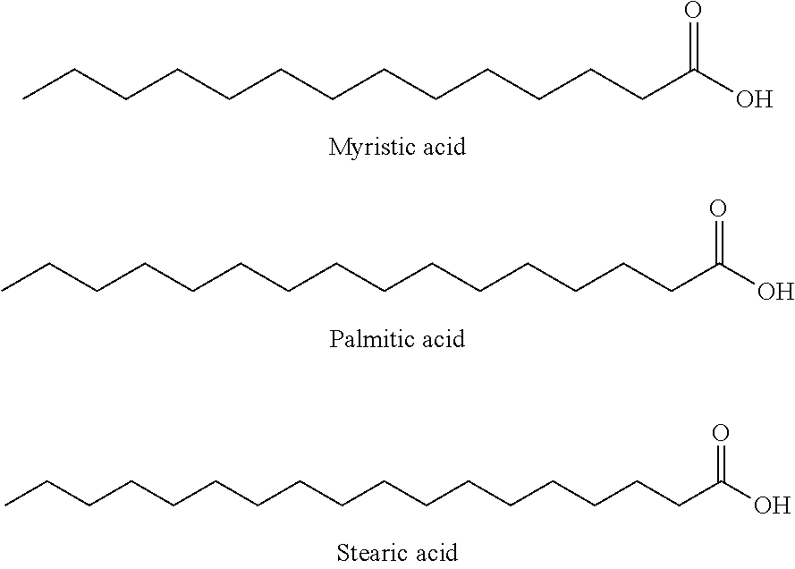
CCCCCCCCCCCCCC(O)=O.C(CCCCCCCCCCCC(O)=O)CCC.C(CCCCCCCCCCCC(O)=O)CCCCC
